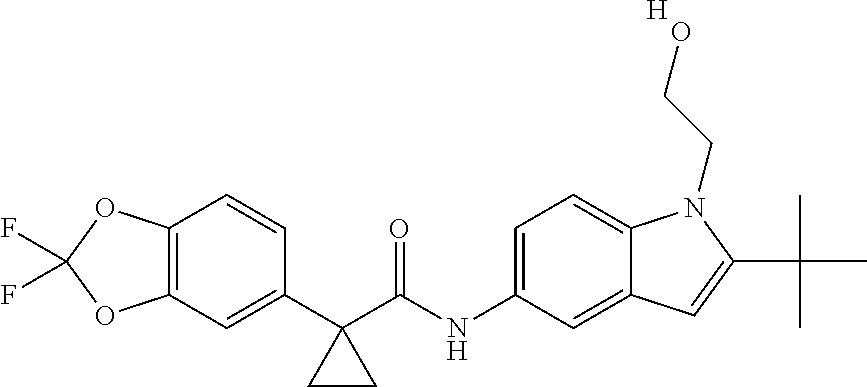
C12=C(C=C(C3(C(NC4=CC=C5C(=C4)C=C(C(C)(C)C)N5CCO)=O)CC3)C=C1)OC(F)(F)O2.[H]
